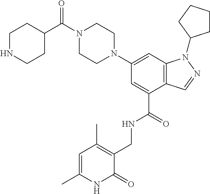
C12=C(C=C(N3CCN(C(C4CCNCC4)=O)CC3)C=C1C(NCC1=C(C)C=C(C)NC1=O)=O)N(C1CCCC1)N=C2
